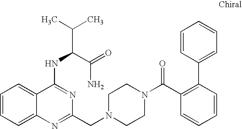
C1=CC=C2C(=C1)C(NC(C(C)C)C(=O)N)=NC(CN1CCN(C(C3=C(C4=CC=CC=C4)C=CC=C3)=O)CC1)=N2
